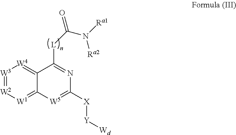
[W3]1=[W2][W1]=C2C(=[W4]1)C([L]C(=O)N([Ra1])[Ra2])=NC([X][Y][Wd])=[W5]2
